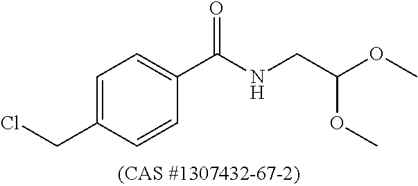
C1=C(CCl)C=CC(C(NCC(OC)OC)=O)=C1
